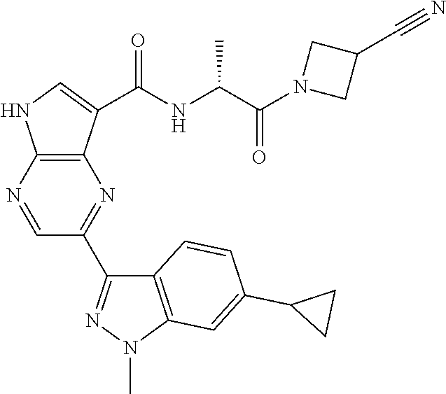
C12=C(N=CC(C3=NN(C)C4=C3C=CC(C3CC3)=C4)=N1)NC=C2C(NC(C(N1CC(C#N)C1)=O)C)=O
